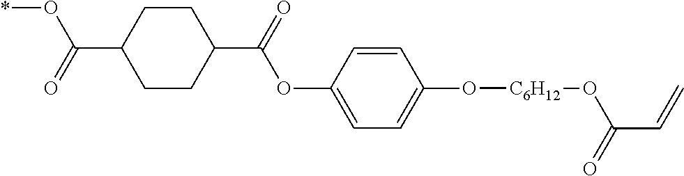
C1CC(C(=O)OC2=CC=C(O[C6H12]OC(=O)C=C)C=C2)CCC1C(=O)O*
